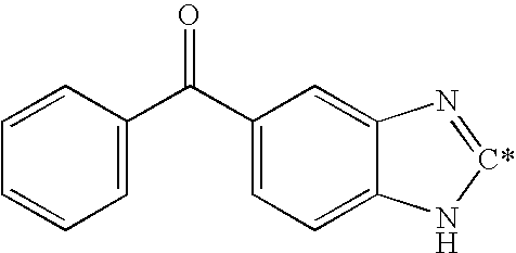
C1(C(C2=CC=CC=C2)=O)=CC=C2C(=C1)N=[C*]N2
